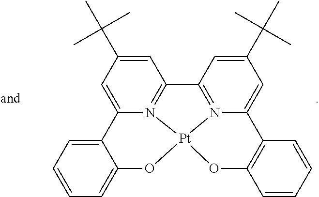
C12=N3C(=CC(C(C)(C)C)=C1)C1=CC=CC=C1O[Pt]31N3=C2C=C(C(C)(C)C)C=C3C2=C(O1)C=CC=C2
